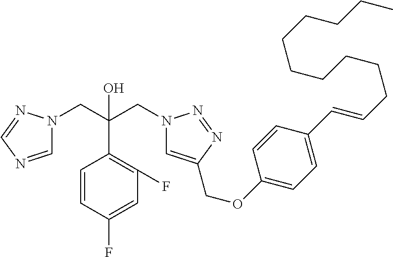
C(C1=C(F)C=C(F)C=C1)(CN1C=C(COC2=CC=C(C=CCCCCCCCCCC)C=C2)N=N1)(CN1C=NC=N1)O
